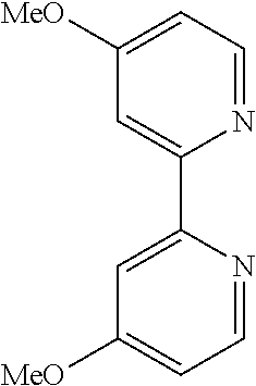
C1(C2=CC([MeO])=CC=N2)=CC([MeO])=CC=N1
